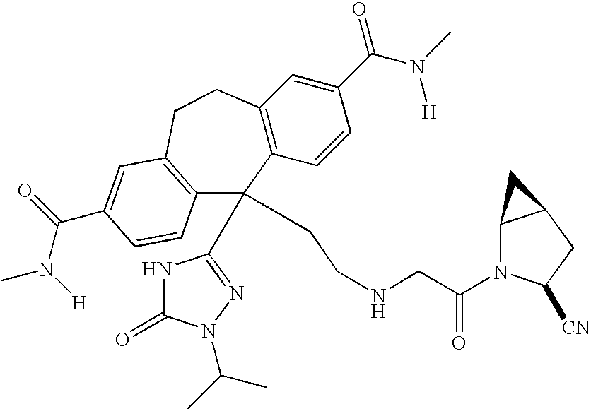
C12=C(C=CC(C(N(C)[H])=O)=C1)C(C1=NN(C(C)C)C(=O)N1)(CCNCC(N1C3C(CC1[CN])C3)=O)C1=C(CC2)C=C(C(N(C)[H])=O)C=C1
